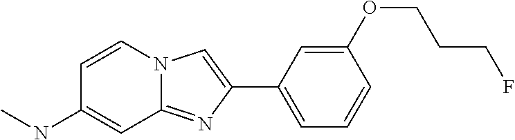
C1=CN2C(=NC(C3=CC=CC(OCCCF)=C3)=C2)C=C1NC
